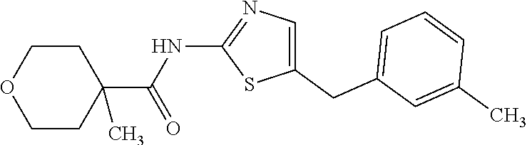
C1(CC2=CC=CC(C)=C2)=CN=C(NC(C2(C)CCOCC2)=O)S1
